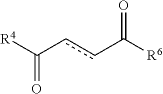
[R4]C(ccC([R6])=O)=O
